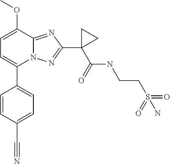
C1=C(OC)C2=NC(C3(C(=O)NCCS(N)(=O)=O)CC3)=NN2C(C2=CC=C(C#N)C=C2)=C1
